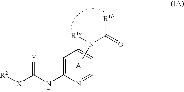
C1=C(NC([X][R2])=[Y])N=CC=C1.CN([R1a])C(=O)[R1b]
